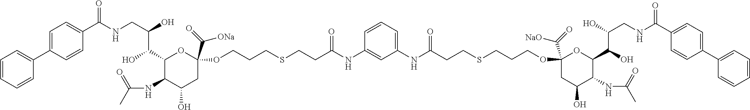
C1=CC=CC(C2=CC=C(C(NCC(O)C(C3C(NC(C)=O)C(O)CC(C(=O)[ONa])(OCCCSCCC(NC4=CC(NC(CCSCCCOC5(C(=O)[NaO])CC(O)C(NC(C)=O)C(C(O)C(O)CNC(C6=CC=C(C7=CC=CC=C7)C=C6)=O)O5)=O)=CC=C4)=O)O3)O)=O)C=C2)=C1
